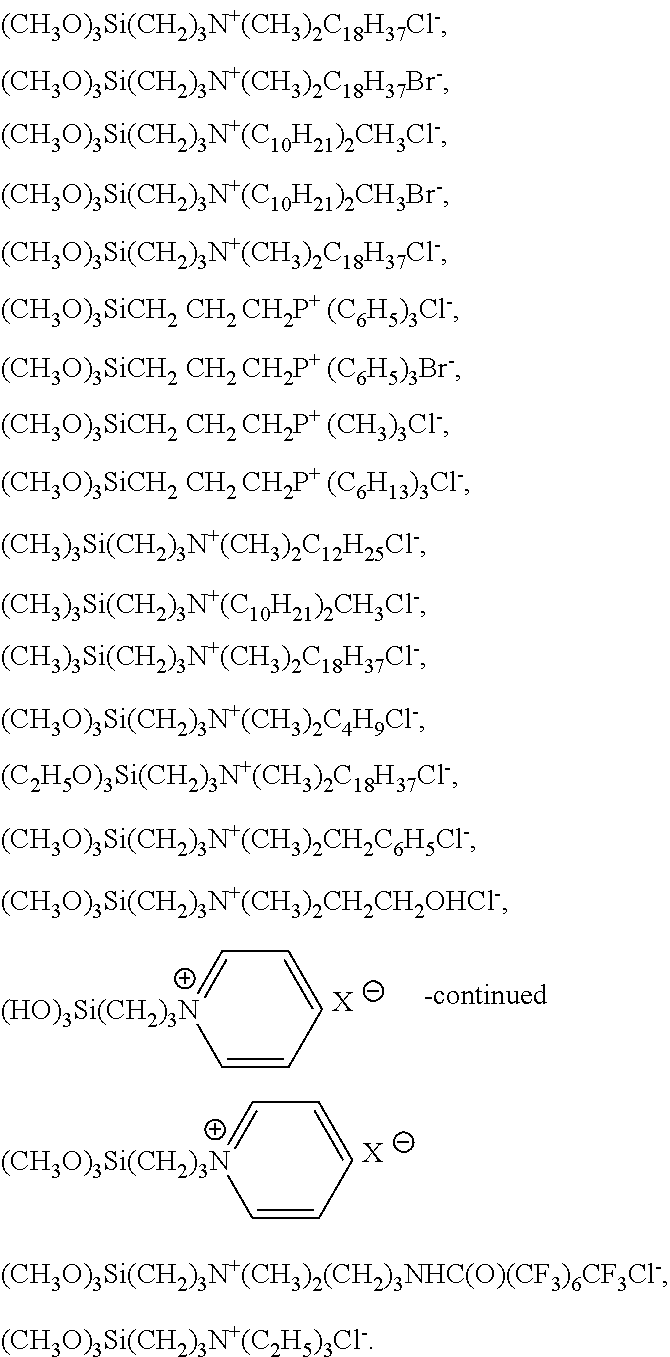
C1=CC=CC=[(CH3O)3Si(CH2)3N]1.[X].C1=CC=CC=[(HO)3Si(CH2)3N]1.[X]
